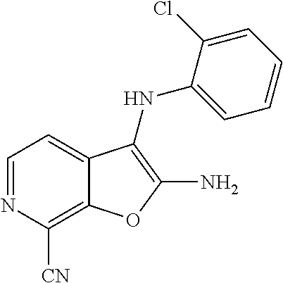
C12=C([CN])N=CC=C1C(NC1=CC=CC=C1Cl)=C(N)O2
